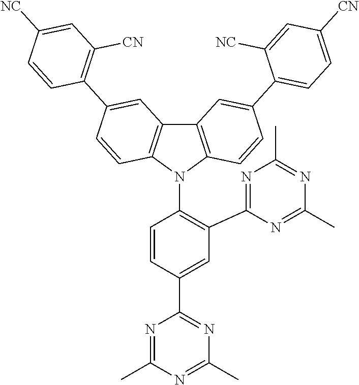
C1=C(C2=NC(C)=NC(C)=N2)C=CC(N2C3=C(C4=C2C=CC(C2=C([CN])C=C([NC])C=C2)=C4)C=C(C2=CC=C([CN])C=C2[NC])C=C3)=C1C1=NC(C)=NC(C)=N1
